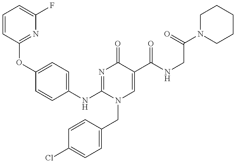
C1=CC(OC2=CC=C(NC3=NC(=O)C(C(NCC(=O)N4CCCCC4)=O)=CN3CC3=CC=C(Cl)C=C3)C=C2)=NC(F)=C1
